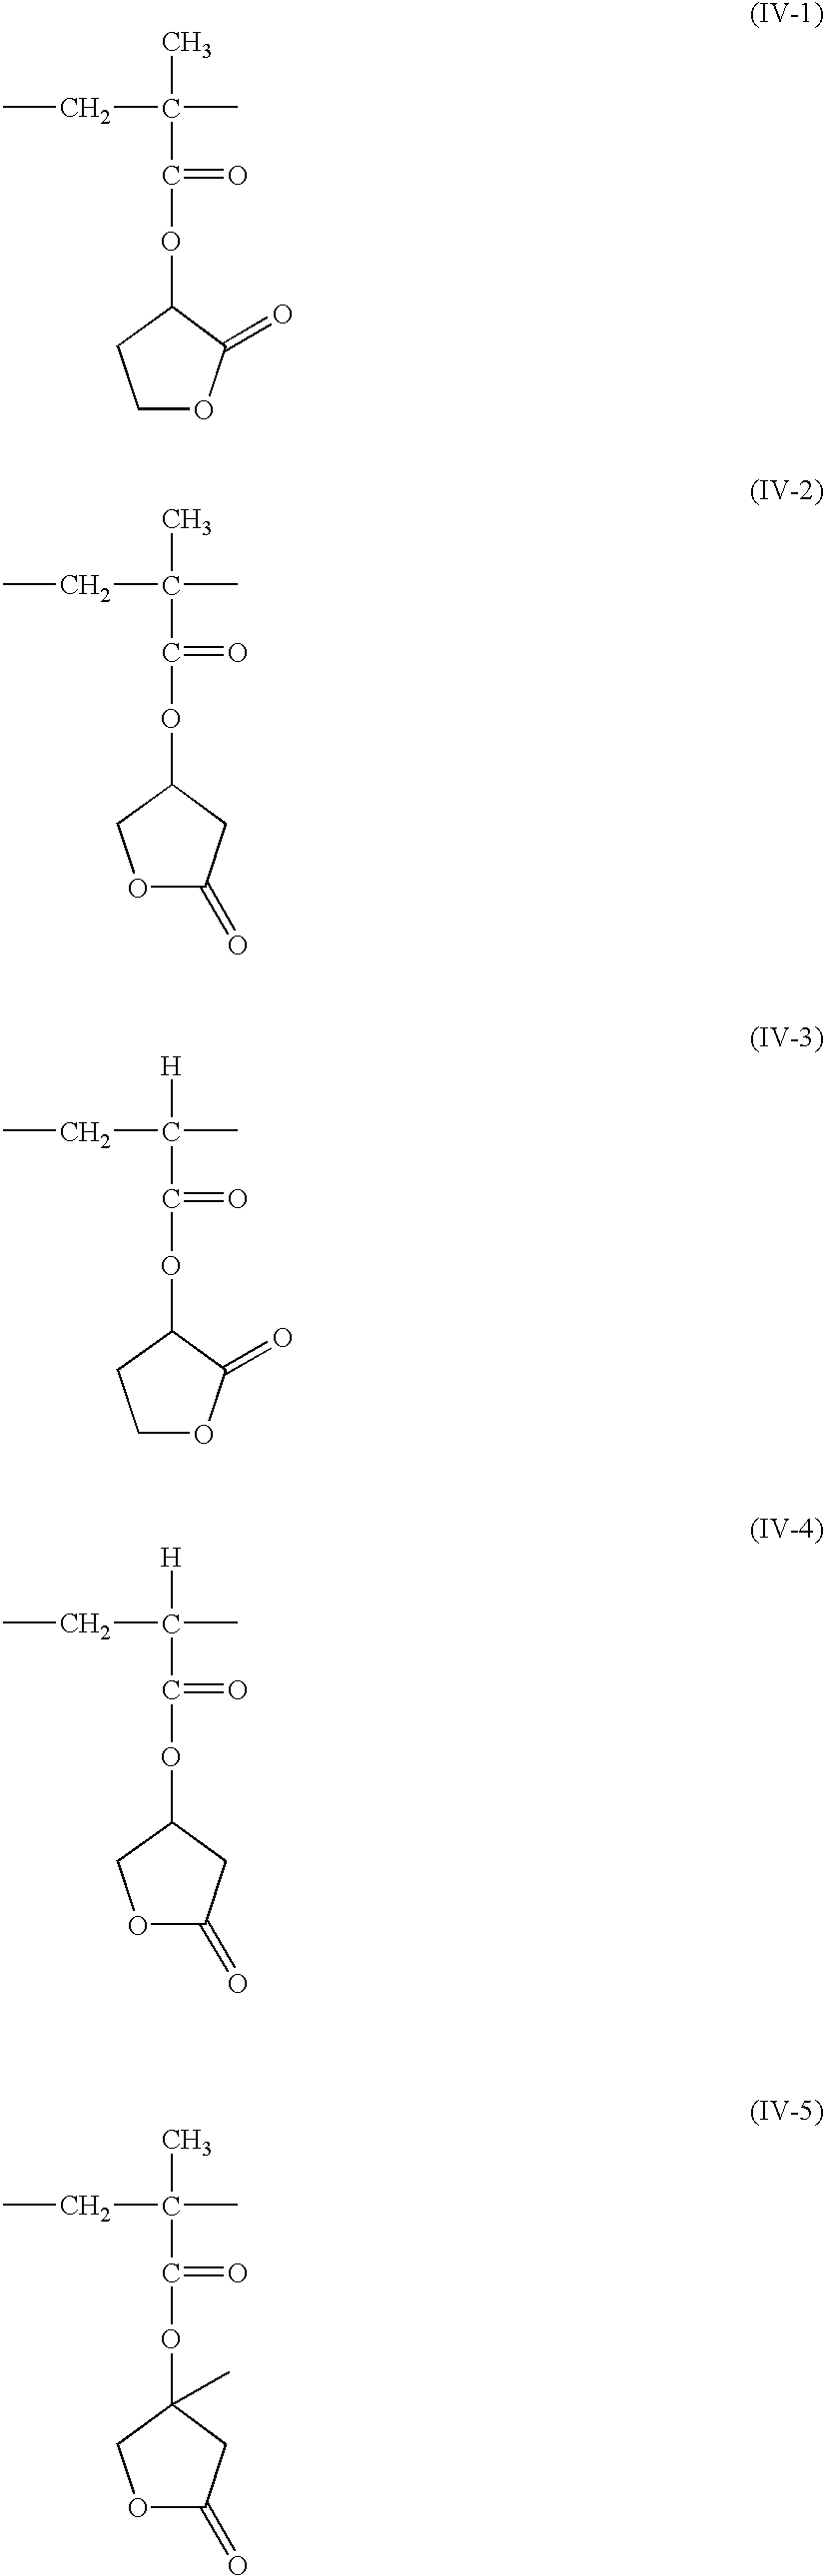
C1(OC(C(C)(CC)C)=O)CCOC1=O.C1(OC(C(C)(CC)C)=O)COC(=O)C1.C1(OC(C(C)(CC)[H])=O)CCOC1=O.C1(OC(C(C)(CC)[H])=O)COC(=O)C1.C1(OC(C(C)(CC)C)=O)(C)COC(=O)C1
